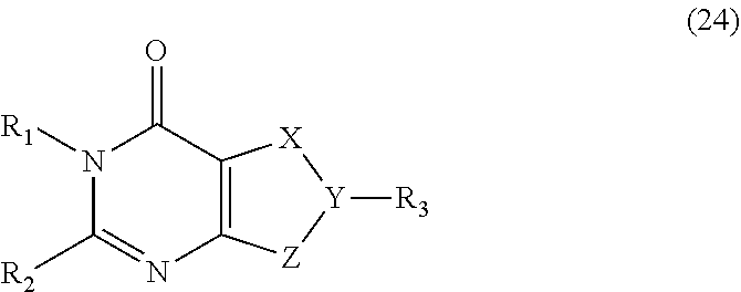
N1([R1])C([R2])=NC2=C(C1=O)[X][Y]([R3])[Z]2
